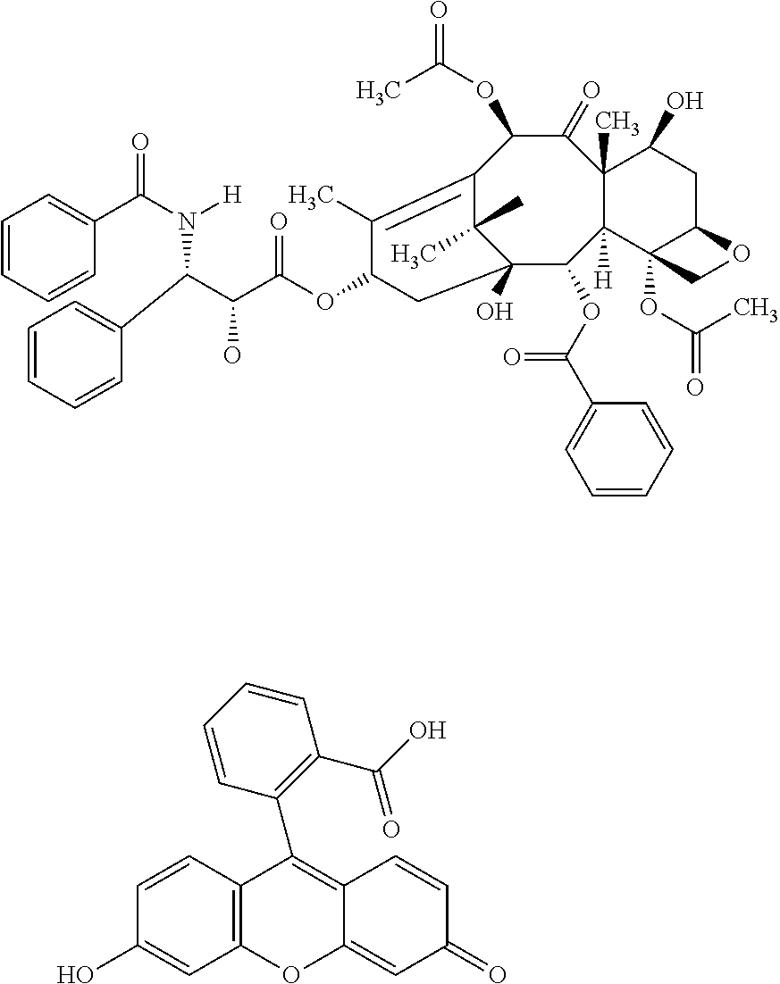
C1=CC=CC(C(N([H])C(C(O)C(=O)OC2C(C)=C3C(OC(=O)C)C(=O)C4(C)C([H])(C(OC(C5=CC=CC=C5)=O)C(O)(C3(C)C)C2)C2(OC(=O)C)C(CC4O)OC2)C2=CC=CC=C2)=O)=C1.C(O)(=O)C1=C(C2=C3C(=CC(=O)C=C3)OC3=C2C=CC(O)=C3)C=CC=C1
